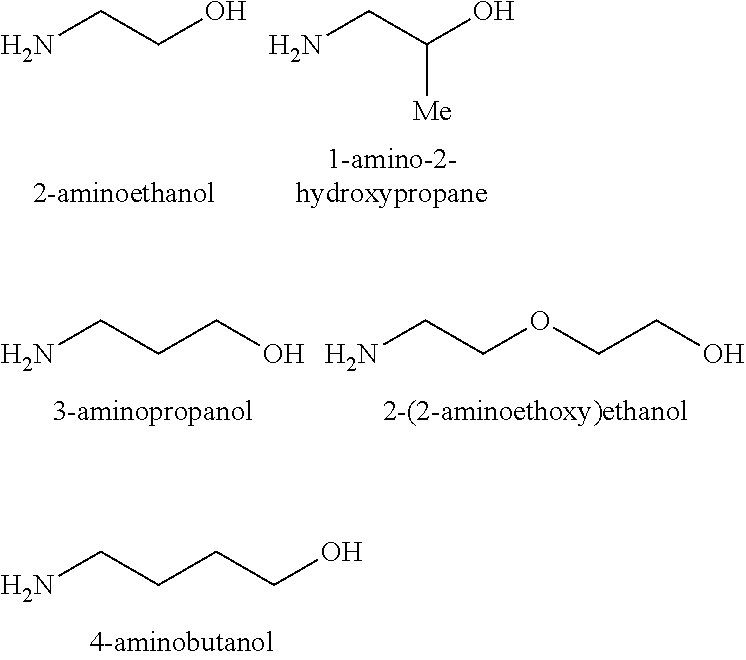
NCCCCO.NCCO.NCC(O)[Me].NCCCO.NCCOCCO
